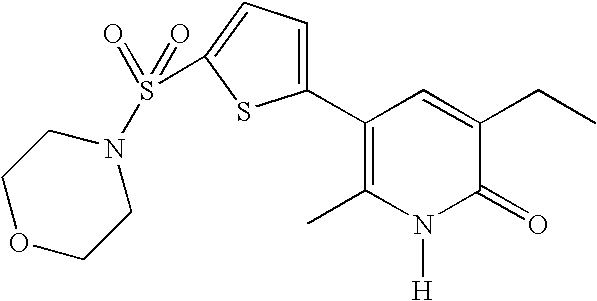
C1(C2=C(C)N([H])C(=O)C(CC)=C2)=CC=C(S(=O)(=O)N2CCOCC2)S1
